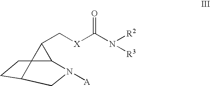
C123C(C[X]C(N([R2])[R3])=O)C1N([A])CC2CC3
